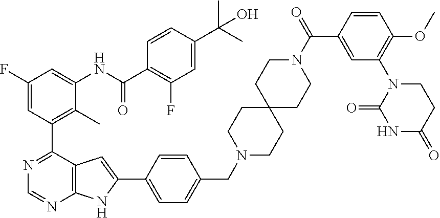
C1(F)=CC(C2=NC=NC3=C2C=C(C2=CC=C(CN4CCC5(CC4)CCN(C(=O)C4=CC(N6C(=O)NC(=O)CC6)=C(OC)C=C4)CC5)C=C2)N3)=C(C)C(NC(C2=C(F)C=C(C(C)(C)O)C=C2)=O)=C1
